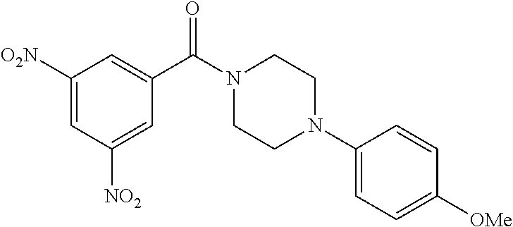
C1(C(N2CCN(C3=CC=C([OMe])C=C3)CC2)=O)=CC([O2N])=CC([NO2])=C1
